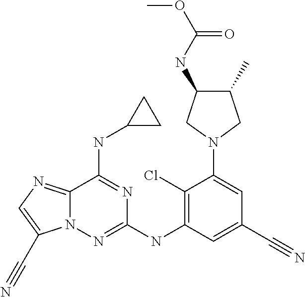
C1(Cl)=C(NC2=NN3C(=NC=C3C#N)C(NC3CC3)=N2)C=C(C#N)C=C1N1CC(C)C(NC(OC)=O)C1
